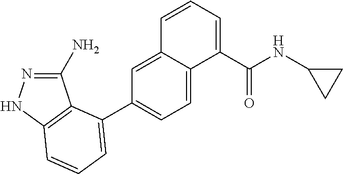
C1(N)=NNC2=C1C(C1=CC=C3C(=C1)C=CC=C3C(NC1CC1)=O)=CC=C2
